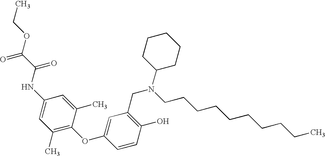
C1(O)=C(CN(CCCCCCCCCC)C2CCCCC2)C=C(OC2=C(C)C=C(NC(C(OCC)=O)=O)C=C2C)C=C1
